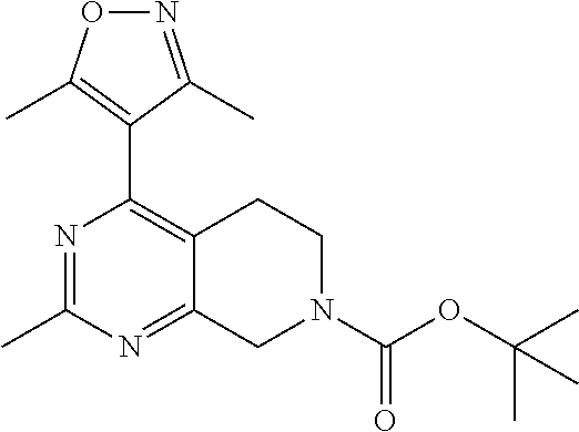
N1=C(C)N=C2C(=C1C1=C(C)ON=C1C)CCN(C(OC(C)(C)C)=O)C2
